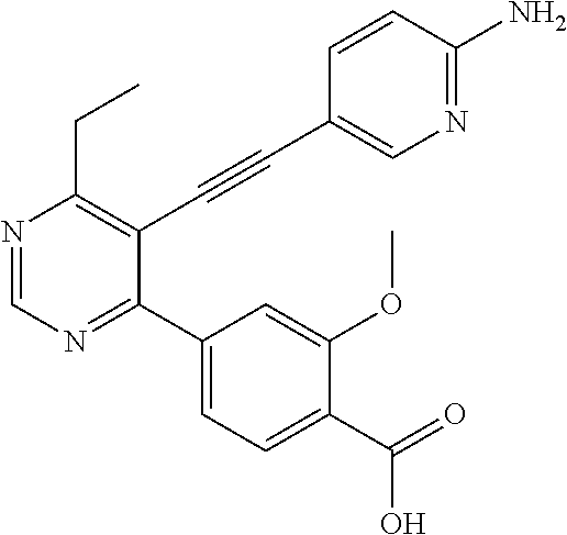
N1=CN=C(C2=CC=C(C(=O)O)C(OC)=C2)C(C#CC2=CN=C(N)C=C2)=C1CC
